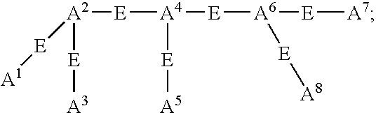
[A2]([E][A1])([E][A4]([E][A5])[E][A6]([E][A8])[E][A7])[E][A3]
